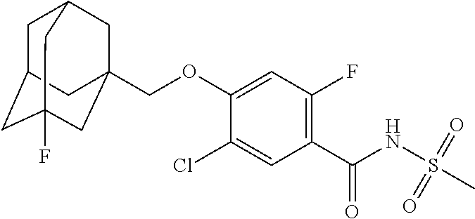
C1(Cl)=CC(C(NS(C)(=O)=O)=O)=C(F)C=C1OCC12CC3CC(CC(F)(C1)C3)C2
